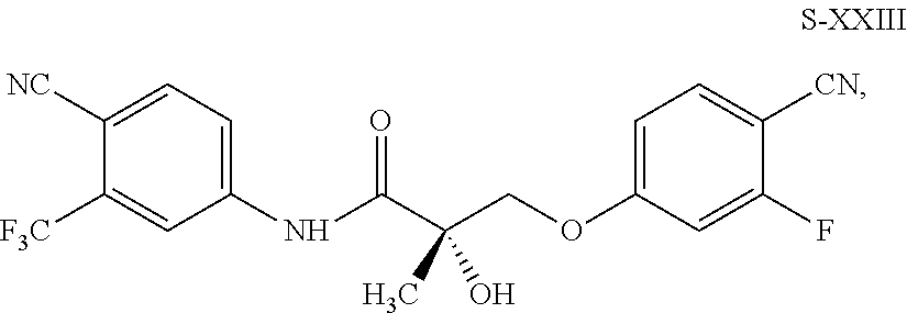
C1(NC(C(COC2=CC=C([CN])C(F)=C2)(C)O)=O)=CC=C([NC])C([F3C])=C1
